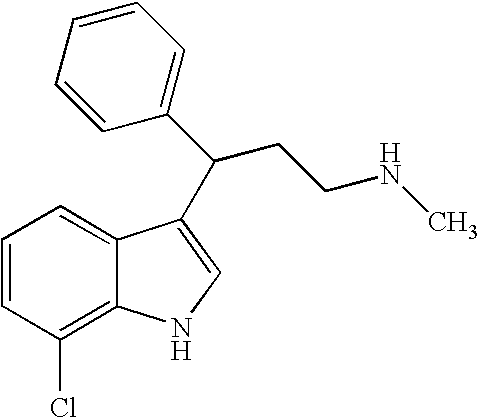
C1=CC(Cl)=C2C(=C1)C(C(C1=CC=CC=C1)CCNC)=CN2
